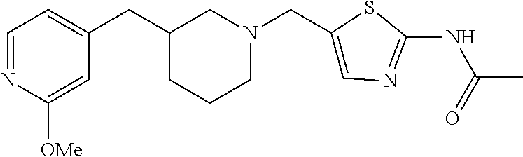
C1=NC([OMe])=CC(CC2CN(CC3=CN=C(NC(=O)C)S3)CCC2)=C1
